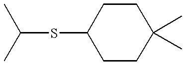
C(SC1CCC(C)(C)CC1)(C)C
